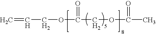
C=CCOC(=O)COC(C)=O
